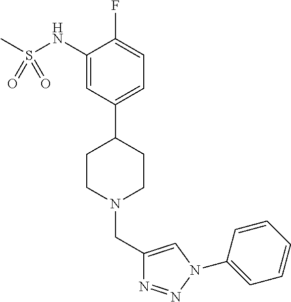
C1(NS(C)(=O)=O)=CC(C2CCN(CC3=CN(C4=CC=CC=C4)N=N3)CC2)=CC=C1F
